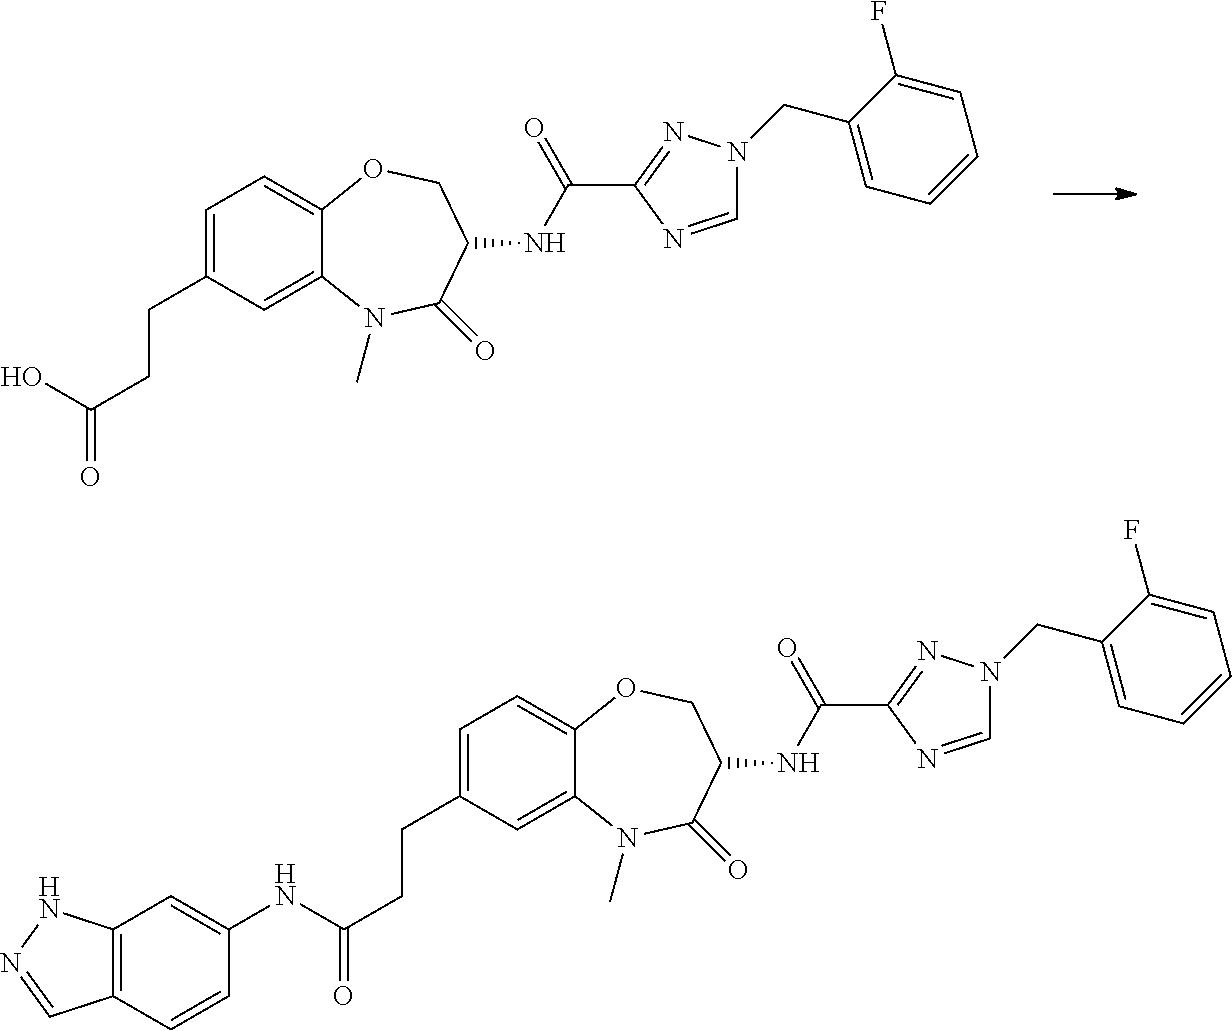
C1=C(CCC(O)=O)C=C2C(=C1)OCC(NC(C1=NN(CC3=CC=CC=C3F)C=N1)=O)C(=O)N2C.C1=C(CCC(NC2=CC3=C(C=C2)C=NN3)=O)C=C2C(=C1)OCC(NC(C1=NN(CC3=CC=CC=C3F)C=N1)=O)C(=O)N2C
